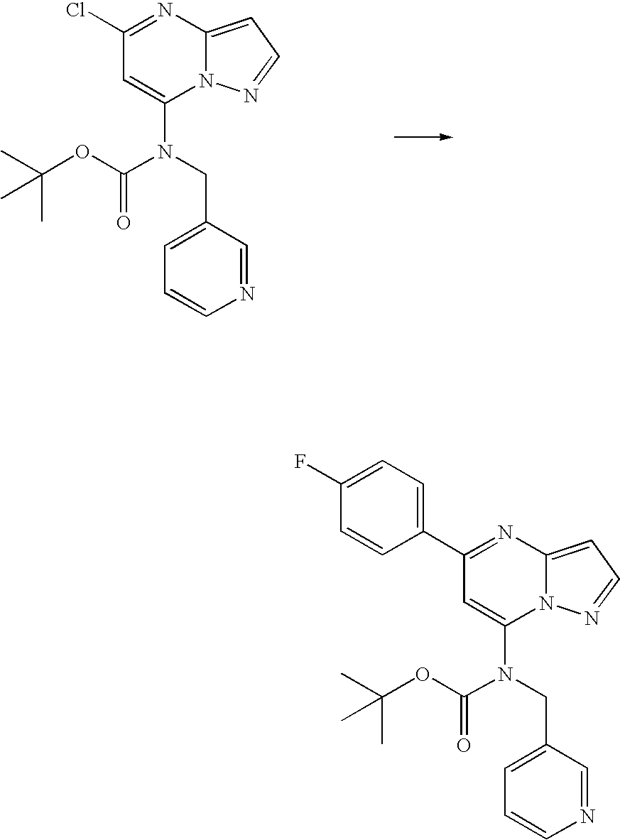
N1=C(Cl)C=C(N(CC2=CC=CN=C2)C(OC(C)(C)C)=O)N2C1=CC=N2.N1=C(C2=CC=C(F)C=C2)C=C(N(CC2=CC=CN=C2)C(OC(C)(C)C)=O)N2C1=CC=N2
